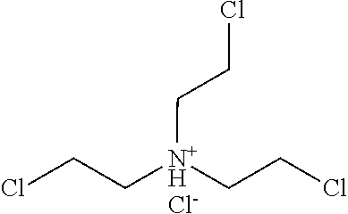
ClCC[N+H](CCCl)CCCl.[Cl-]
